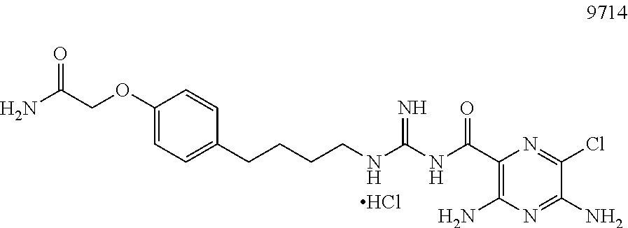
C1(OCC(N)=O)=CC=C(CCCCNC(=N)NC(=O)C2=C(N)N=C(N)C(Cl)=N2)C=C1.Cl
